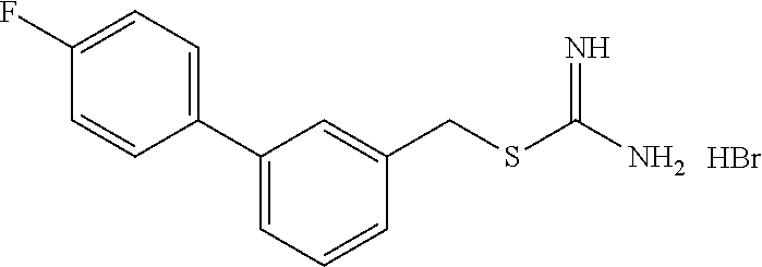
C1(C2=CC=CC(CSC(N)=N)=C2)=CC=C(F)C=C1.Br
